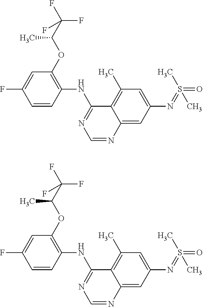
C1=CC(NC2=NC=NC3=CC(N=S(=O)(C)C)=CC(C)=C23)=C(OC(C)C(F)(F)F)C=C1F.C1=CC(NC2=NC=NC3=CC(N=S(=O)(C)C)=CC(C)=C23)=C(OC(C)C(F)(F)F)C=C1F
